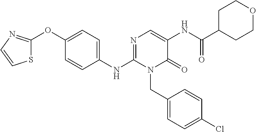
S1C(OC2=CC=C(NC3=NC=C(NC(C4CCOCC4)=O)C(=O)N3CC3=CC=C(Cl)C=C3)C=C2)=NC=C1
